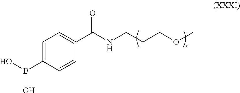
C1=C(B(O)O)C=CC(C(NCCCOC)=O)=C1
